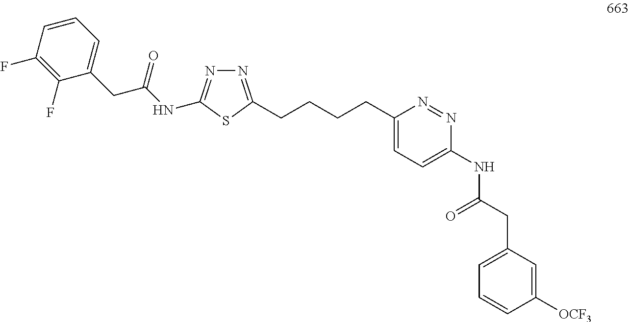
C1=CC=C(CC(NC2=NN=C(CCCCC3=CC=C(NC(CC4=CC=CC([OCF3])=C4)=O)N=N3)S2)=O)C(F)=C1F
